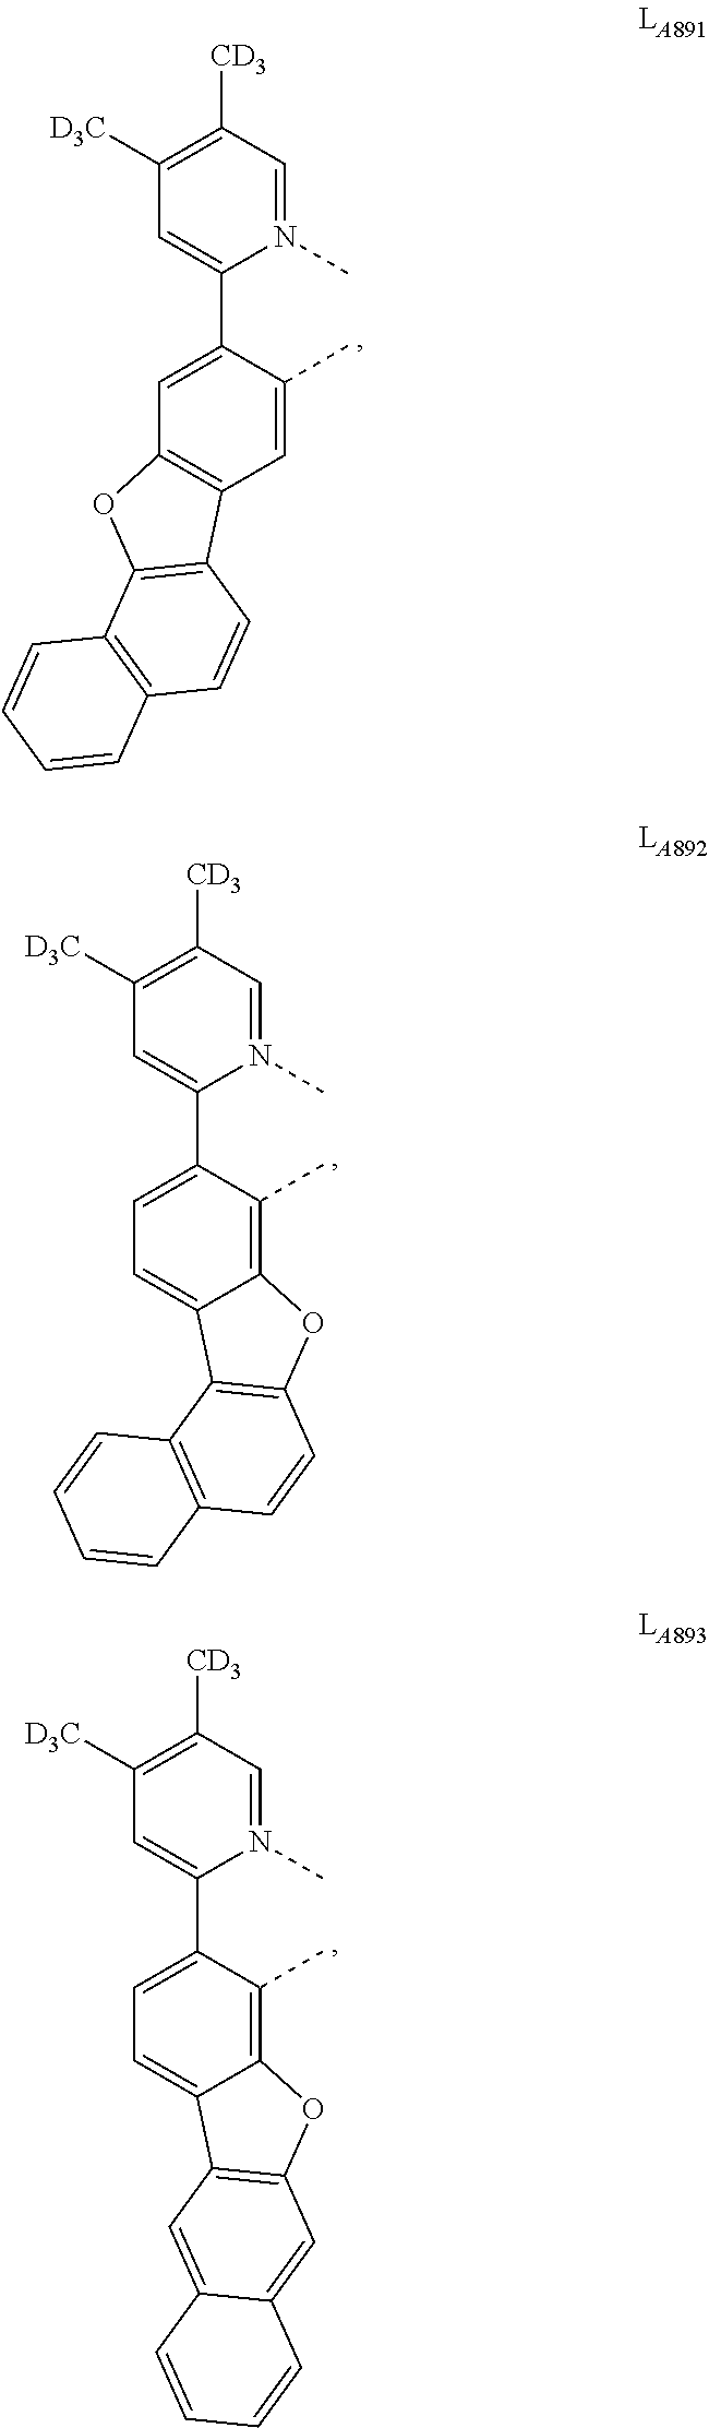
N1(C)=CC([CD3])=C([D3C])C=C1C1=CC2=C(C=C1C)C1=C(O2)C2=C(C=C1)C=CC=C2.N1(C)=CC([CD3])=C([D3C])C=C1C1=CC=C2C(=C1C)OC1=C2C2=C(C=C1)C=CC=C2.N1(C)=CC([CD3])=C([D3C])C=C1C1=CC=C2C(=C1C)OC1=C2C=C2C(=C1)C=CC=C2
